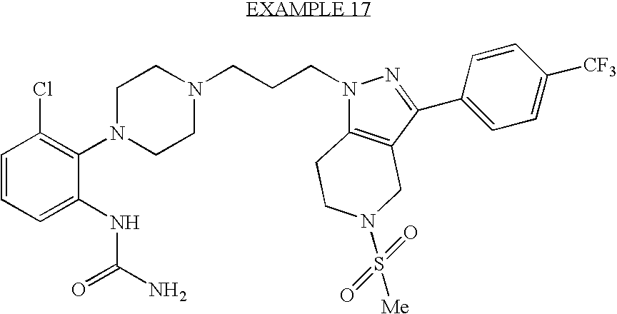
C1=CC=C(NC(N)=O)C(N2CCN(CCCN3C4=C(CN(S(=O)(=O)[Me])CC4)C(C4=CC=C([CF3])C=C4)=N3)CC2)=C1Cl
